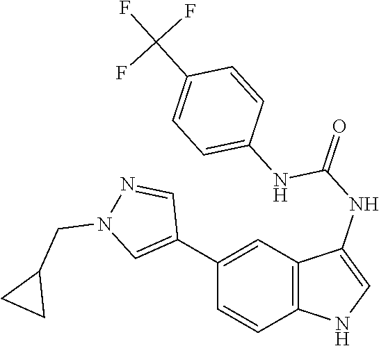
C12=C(C=C(C3=CN(CC4CC4)N=C3)C=C1)C(NC(=O)NC1=CC=C(C(F)(F)F)C=C1)=CN2
